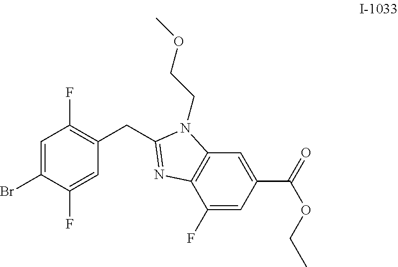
C1(F)=CC(C(=O)OCC)=CC2=C1N=C(CC1=C(F)C=C(Br)C(F)=C1)N2CCOC
